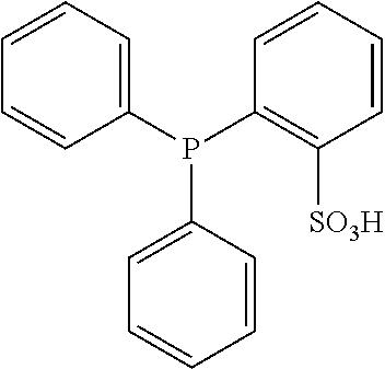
C1=CC=C(P(C2=C([SO3H])C=CC=C2)C2=CC=CC=C2)C=C1
